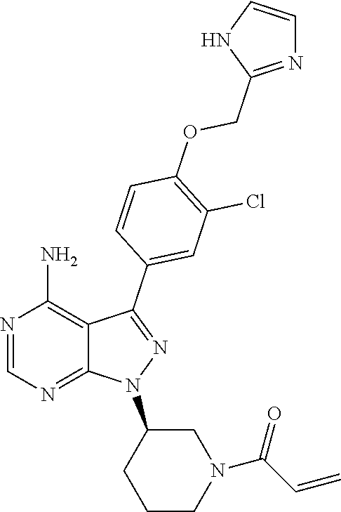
N1=CN=C2C(=C1N)C(C1=CC(Cl)=C(OCC3=NC=CN3)C=C1)=NN2C1CCCN(C(C=C)=O)C1
